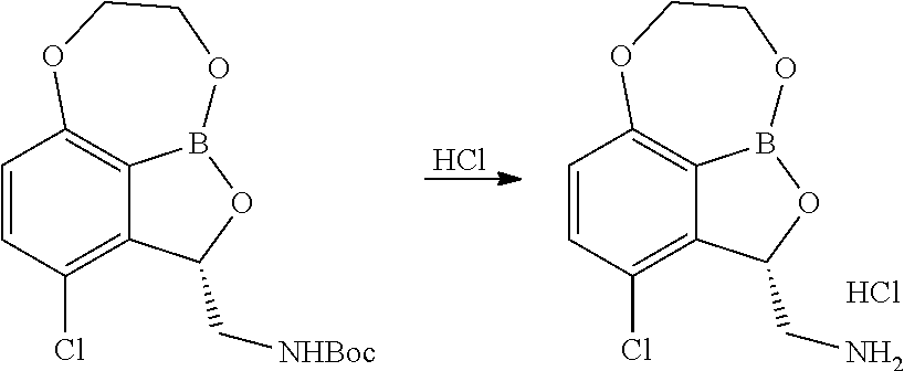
Cl.C1=CC(Cl)=C2C3=C1OCCOB3OC2CN.Cl.C1=CC(Cl)=C2C3=C1OCCOB3OC2C[NHBoc]
